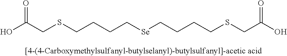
C(CSCCCC[Se]CCCCSCC(=O)O)(=O)O
